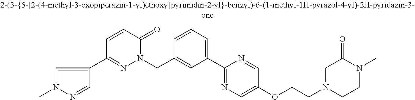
C1(C2=NN(CC3=CC(C4=NC=C(OCCN5CCN(C)C(=O)C5)C=N4)=CC=C3)C(=O)C=C2)=CN(C)N=C1
